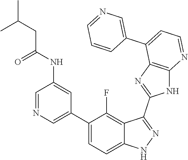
C1=NC=C(C2=CC=C3C(=C2F)C(C2=NC4=C(N2)N=CC=C4C2=CN=CC=C2)=NN3)C=C1NC(=O)CC(C)C
